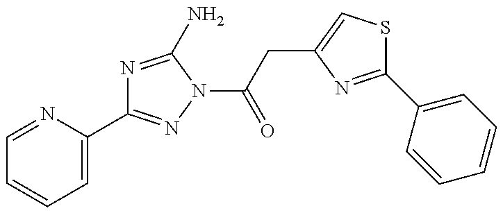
N1=C(N)N(C(=O)CC2=CSC(C3=CC=CC=C3)=N2)N=C1C1=CC=CC=N1
